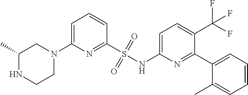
C1=C(N2CC(C)NCC2)N=C(S(NC2=CC=C(C(F)(F)F)C(C3=CC=CC=C3C)=N2)(=O)=O)C=C1
